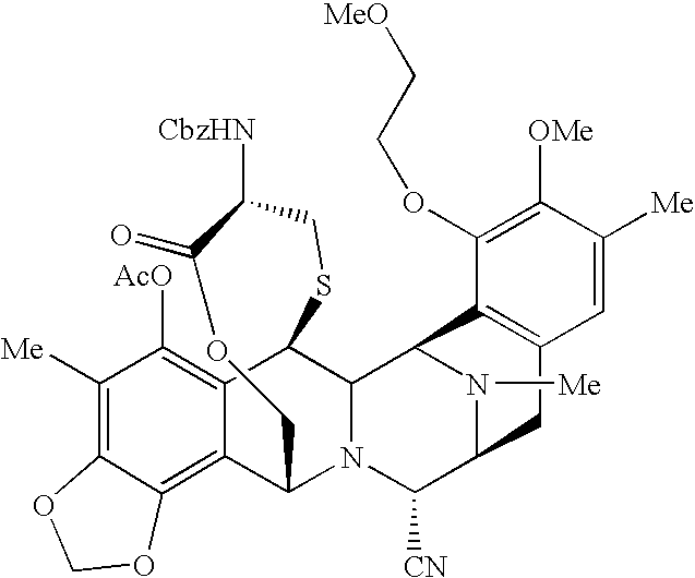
C1([Me])=C2C(=C3C(=C1[AcO])C1C4N(C3COC(=O)C([CbzHN])CS1)C([CN])C1N([Me])C4C3=C(C1)C=C([Me])C([OMe])=C3OCC[MeO])OCO2
